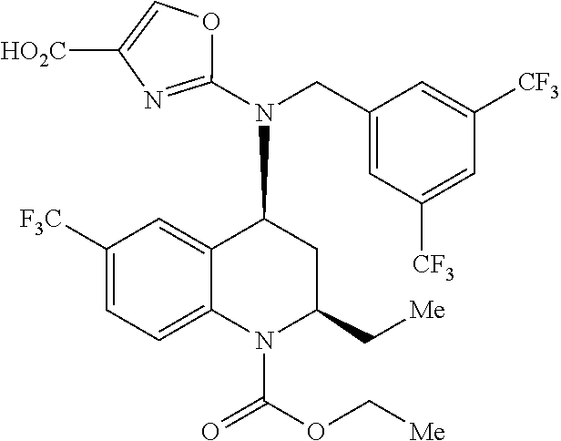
N(CC1=CC([CF3])=CC([CF3])=C1)(C1C2=CC([F3C])=CC=C2N(C(OC[Me])=O)C(C[Me])C1)C1=NC([HO2C])=CO1
